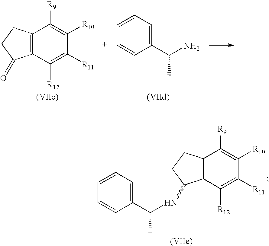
C12=C(C([R12])=C([R11])C([R10])=C1[R9])C(=O)CC2.C1=CC=C(C(N)C)C=C1.C12=C(C([R12])=C([R11])C([R10])=C1[R9])C(NC(C1=CC=CC=C1)C)CC2
